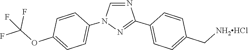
N1=CN(C2=CC=C(OC(F)(F)F)C=C2)N=C1C1=CC=C(C[NH2HCl])C=C1
